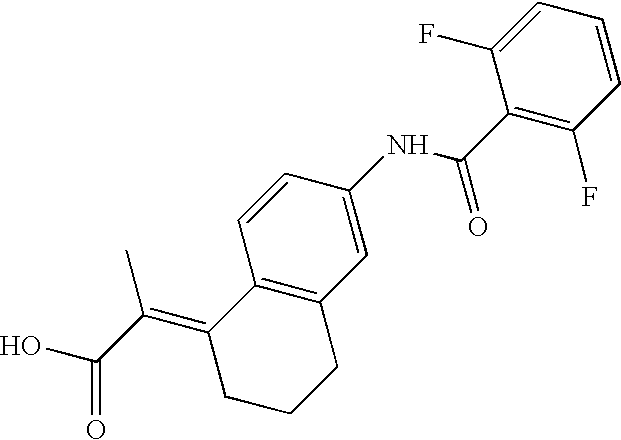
C12=C(C=C(NC(C3=C(F)C=CC=C3F)=O)C=C1)CCCC2=C(C(O)=O)C
